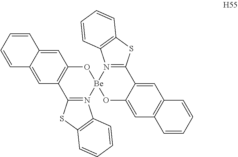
C12=CC3=C(C=C1C=CC=C2)O[Be]1(N2=C3SC3=C2C=CC=C3)OC2=CC3=C(C=C2C2=N1C1=C(S2)C=CC=C1)C=CC=C3
